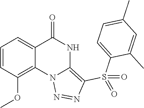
C1=CC=C2C(=C1OC)N1C(=C(S(C3=CC=C(C)C=C3C)(=O)=O)N=N1)NC2=O
